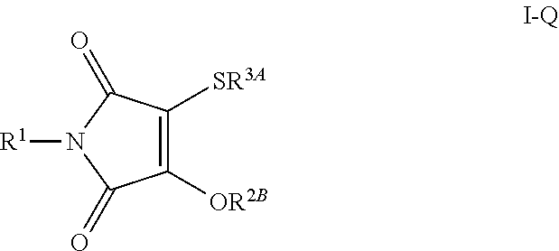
C1([OR2B])=C([SR3A])C(=O)N([R1])C1=O
